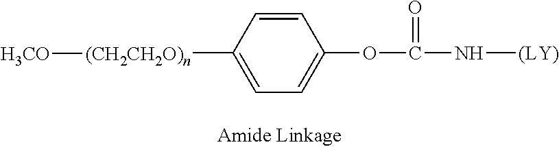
C(N[(LY)])(=O)OC1=CC=C([(CH2CH2O)n][H3CO])C=C1
